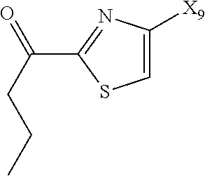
C1=C([X9])N=C(C(CCC)=O)S1
